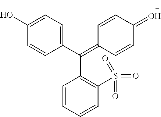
C1(O)=CC=C(C(=C2C=CC(=O)C=C2)C2=C([S-](=O)(=O)=O)C=CC=C2)C=C1
